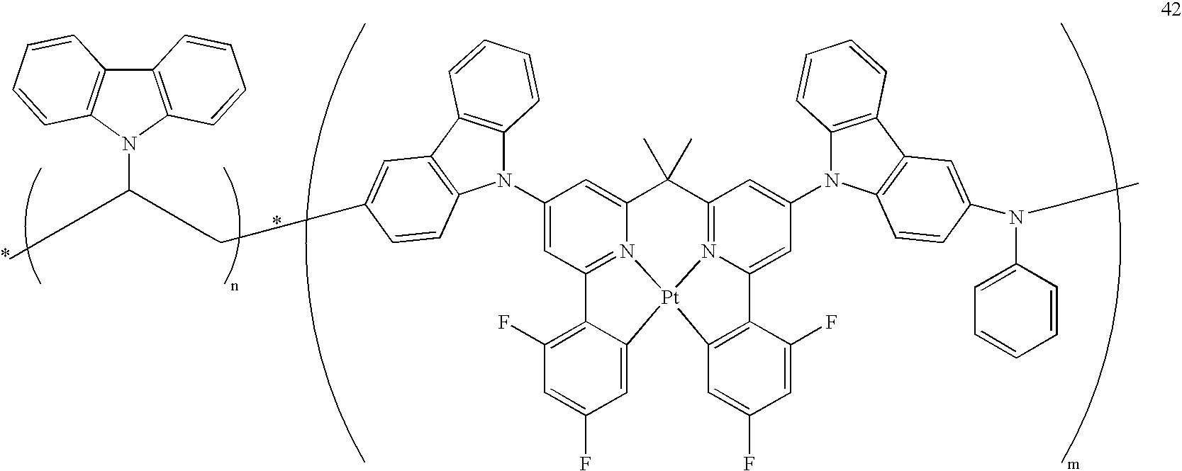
C1(N2C3=C(C4=C2C=CC(CCCCCC(N2C5=C(C6=C2C=CC=C6)C=CC=C5)CCC)=C4)C=CC=C3)=CC2=N3C(=C1)C(C)(C)C1=N4C(=CC(N5C6=C(C7=C5C=CC(N(CC)C5=CC=CC=C5)=C7)C=CC=C6)=C1)C1=C(C=C(F)C=C1F)[Pt]34C1=CC(F)=CC(F)=C21
